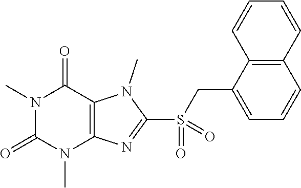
N1(C)C(=O)N(C)C2=C(C1=O)N(C)C(S(=O)(CC1=CC=CC3=C1C=CC=C3)=O)=N2
